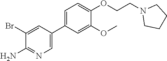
BrC1=CC(C2=CC=C(OCCN3CCCC3)C(OC)=C2)=CN=C1N
